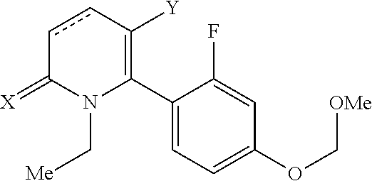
C1(C2=C([Y])ccC(=[X])N2C[Me])=CC=C(OC[OMe])C=C1F
